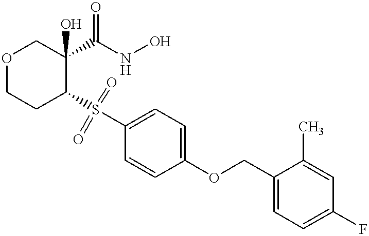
O1CCC(S(C2=CC=C(OCC3=CC=C(F)C=C3C)C=C2)(=O)=O)C(C(NO)=O)(O)C1
